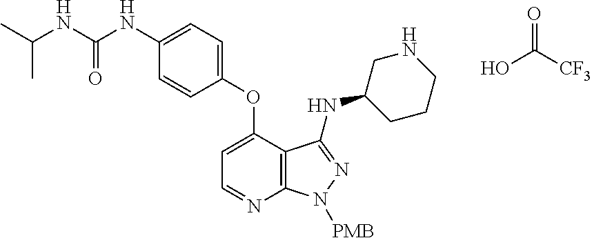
C1(NC(NC(C)C)=O)=CC=C(OC2=CC=NC3=C2C(NC2CCCNC2)=NN3[PMB])C=C1.O=C([CF3])O
